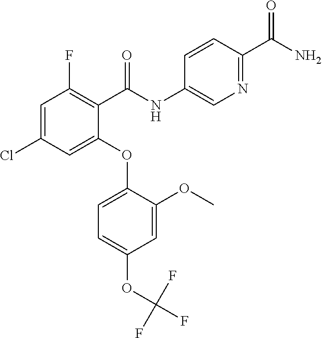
C1=C(Cl)C=C(OC2=CC=C(OC(F)(F)F)C=C2OC)C(C(=O)NC2=CN=C(C(=O)N)C=C2)=C1F
